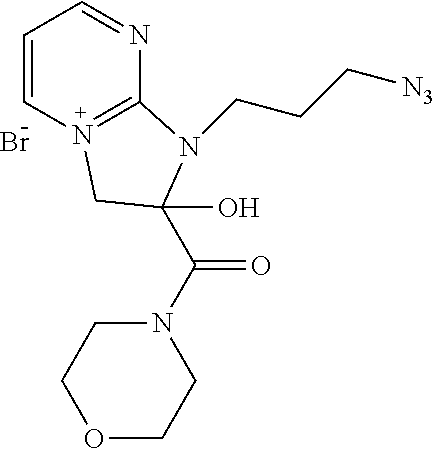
C1=CN2=C(N=C1)N(CCC[N3])C(C(=O)N1CCOCC1)(O)C2.Br
